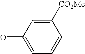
C1(O)=CC=CC([CO2Me])=C1
